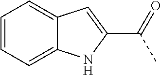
C12=CC=CC=C1NC(C(C)=O)=C2
